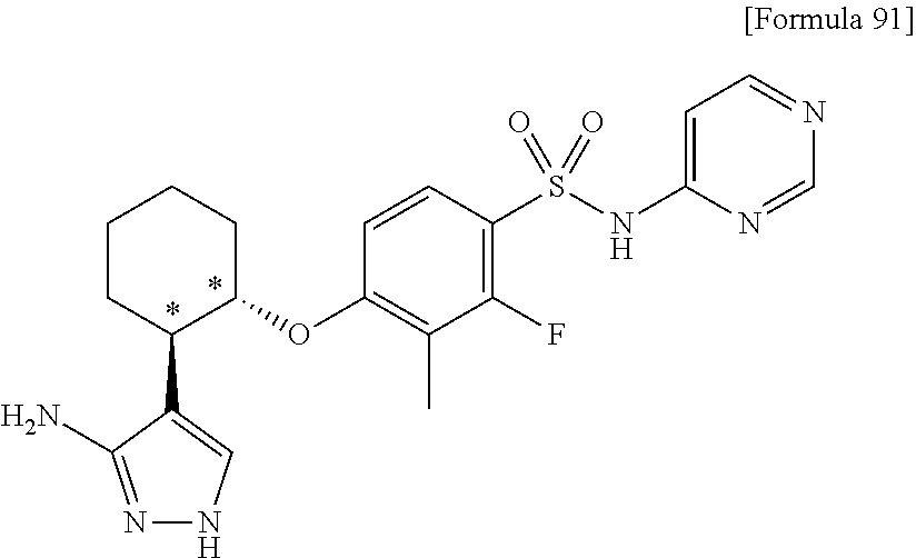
C1(S(NC2=CC=NC=N2)(=O)=O)=C(F)C(C)=C(OC2CCCCC2C2=CNN=C2N)C=C1
